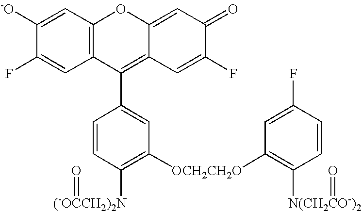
C1([-O])=CC2=C(C=C1F)C(C1=CC([OCH2CH2O]C3=C([N(CH2CO-)2]=O)C=CC(F)=C3)=C([(-OCCH2)2N]=O)C=C1)=C1C(=CC(=O)C(F)=C1)O2
